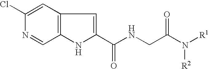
C1(Cl)=CC2=C(C=N1)NC(C(NCC(N([R2])[R1])=O)=O)=C2
